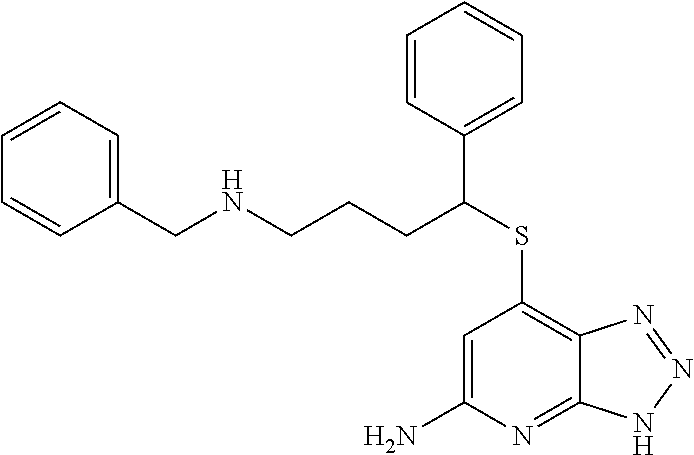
C1=C(N)N=C2C(=C1SC(CCCNCC1=CC=CC=C1)C1=CC=CC=C1)N=NN2
